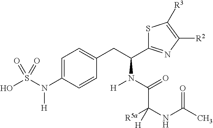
C1=C(N(S(O)(=O)=O)[H])C=CC(CC(N(C(=O)C(NC(C)=O)([R5a])[H])[H])C2=NC([R2])=C([R3])S2)=C1
